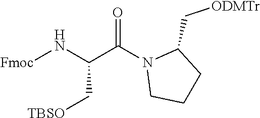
[Fmoc]NC(C(N1CCCC1C[ODMTr])=O)C[TBSO]
